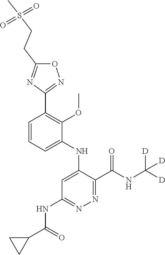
C1=CC=C(NC2=CC(NC(C3CC3)=O)=NN=C2C(NC([D])([D])[D])=O)C(OC)=C1C1=NOC(CCS(=O)(=O)C)=N1
